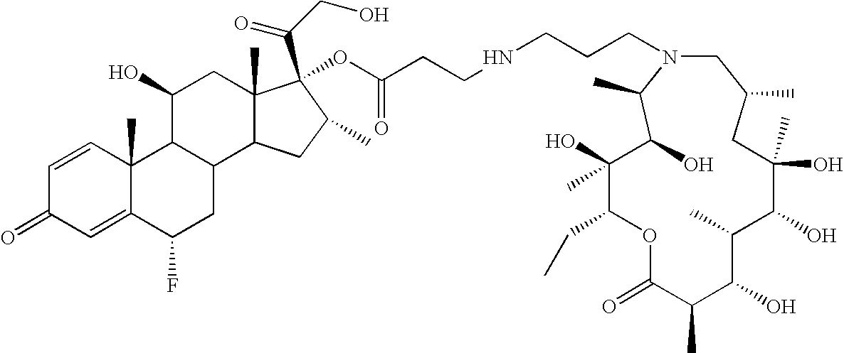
C1(C)(O)C(CC)OC(=O)C(C)C(O)C(C)C(O)C(C)(O)CC(C)CN(CCCNCCC(=O)OC2(C(CO)=O)C3(C)C(C4CC(F)C5=CC(=O)C=CC5(C)C4C(O)C3)CC2C)C(C)C1O
